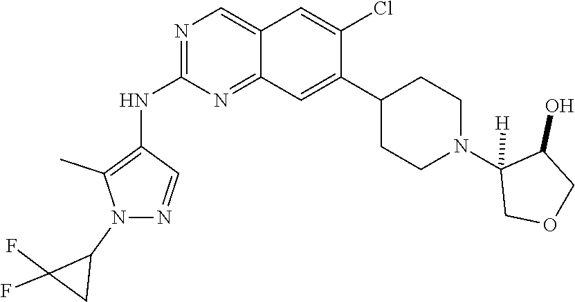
C12=CN=C(NC3=C(C)N(C4C(F)(F)C4)N=C3)N=C1C=C(C1CCN(C3([H])COCC3O)CC1)C(Cl)=C2
